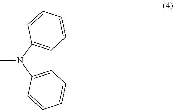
C12=C(N(C)C3=C1C=CC=C3)C=CC=C2
